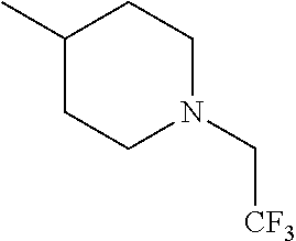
C1(C)CCN(C[CF3])CC1
